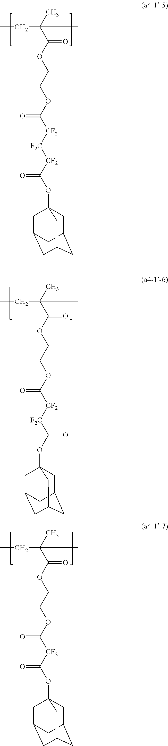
C(C(C)(C(OCCOC([CF2][F2C][CF2]C(OC12CC3CC(CC(C1)C3)C2)=O)=O)=O)C)C.C(C(C)(C(OCCOC([CF2][F2C]C(OC12CC3CC(CC(C1)C3)C2)=O)=O)=O)C)C.C(C(C)(C(OCCOC([CF2]C(OC12CC3CC(CC(C1)C3)C2)=O)=O)=O)C)C
